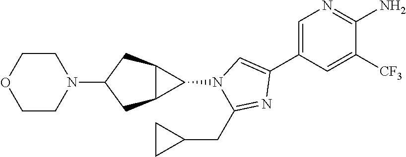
C1=C(C2=CN(C3C4C3CC(N3CCOCC3)C4)C(CC3CC3)=N2)C=C([CF3])C(N)=N1
